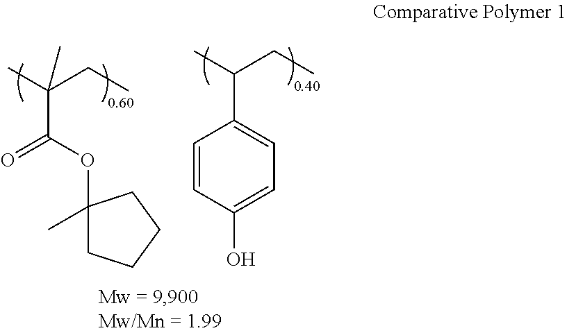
C1(OC(C(C)(CC)C)=O)(C)CCCC1.C1(C(C)CC)=CC=C(O)C=C1
